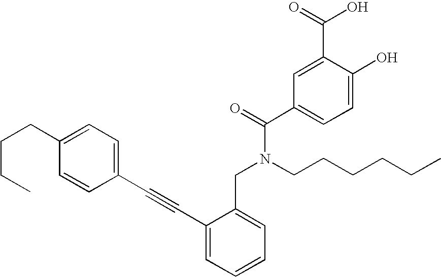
C1(C#CC2=CC=CC=C2CN(CCCCCC)C(=O)C2=CC=C(O)C(C(O)=O)=C2)=CC=C(CCCC)C=C1
